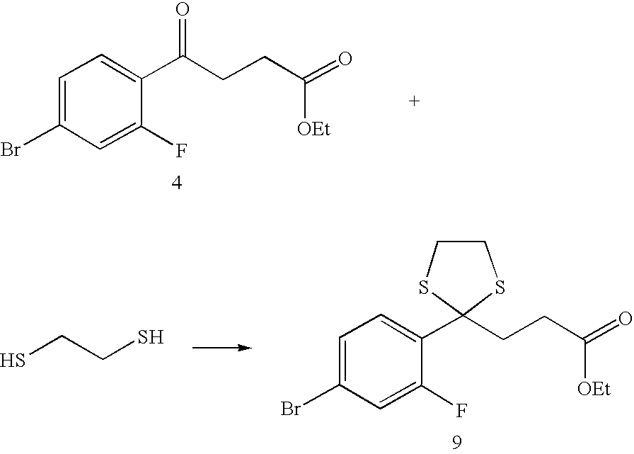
C1(C(=O)CCC(=O)[OEt])=CC=C(Br)C=C1F.C1(C2(CCC(=O)[OEt])SCCS2)=CC=C(Br)C=C1F.C(S)CS
